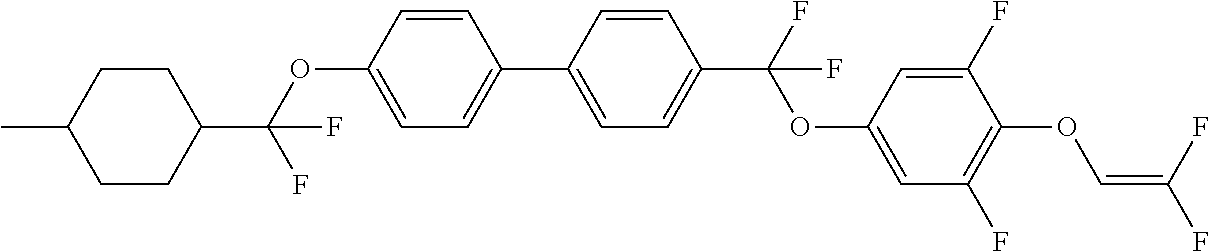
C1CC(C(OC2=CC=C(C3=CC=C(C(F)(OC4=CC(F)=C(OC=C(F)F)C(F)=C4)F)C=C3)C=C2)(F)F)CCC1C
